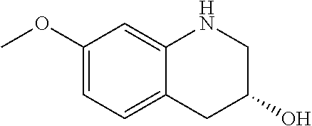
C1(OC)=CC=C2C(=C1)NCC(O)C2
